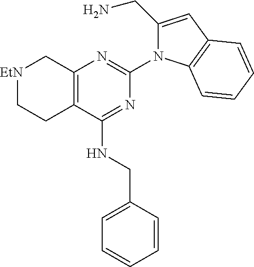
C12=C(C(NCC3=CC=CC=C3)=NC(N3C(CN)=CC4=C3C=CC=C4)=N1)CC[EtN]C2
